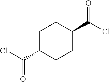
C1C(C(Cl)=O)CCC(C(Cl)=O)C1
